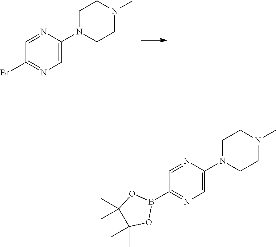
N1=CC(Br)=NC=C1N1CCN(C)CC1.N1=CC(B2OC(C)(C)C(C)(C)O2)=NC=C1N1CCN(C)CC1
